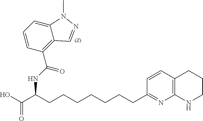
C(CCCCCCCC1=NC2=C(C=C1)CCCN2)(C(O)=O)NC(C1=C2C(=CC=C1)N(C)N=C2)=O
